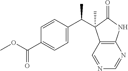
N1=CC2=C(N=C1)NC(=O)C2(C(C1=CC=C(C(OC)=O)C=C1)C)C
